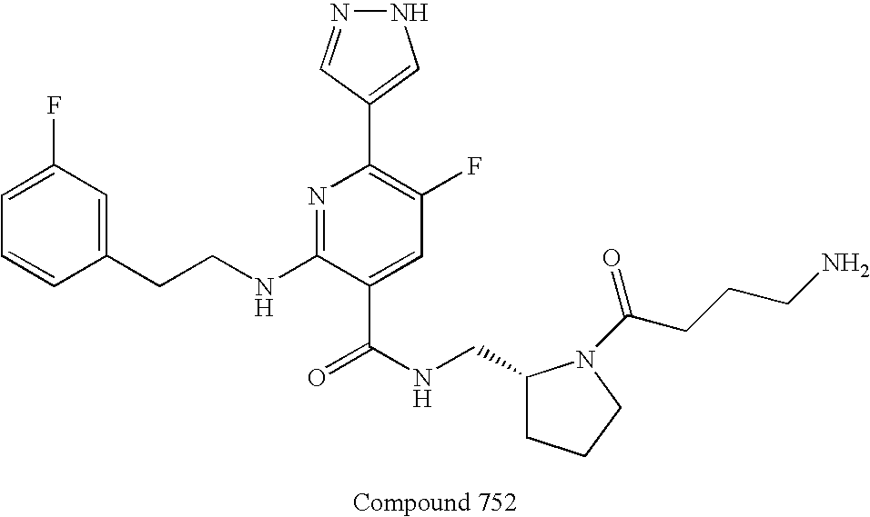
C1=CC(CCNC2=NC(C3=CNN=C3)=C(F)C=C2C(NCC2CCCN2C(CCCN)=O)=O)=CC(F)=C1
